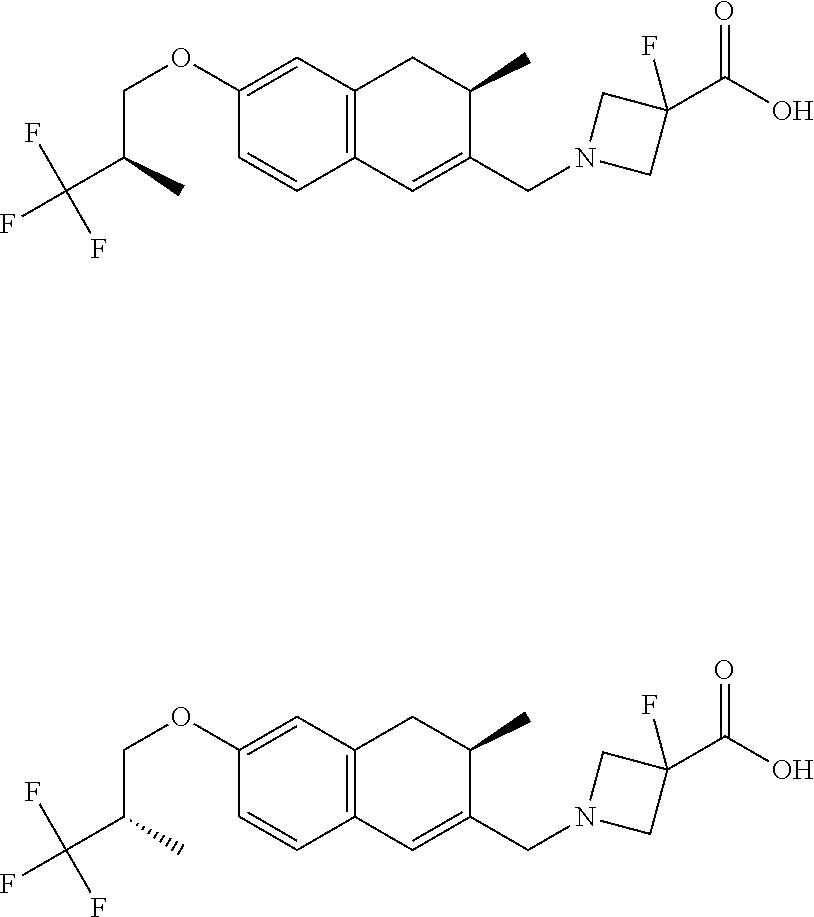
C12=C(C=C(OCC(C(F)(F)F)C)C=C1)CC(C)C(CN1CC(F)(C(O)=O)C1)=C2.C12=C(C=C(OCC(C(F)(F)F)C)C=C1)CC(C)C(CN1CC(F)(C(O)=O)C1)=C2
